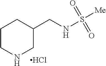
C1CNCC(CNS(=O)(=O)[Me])C1.Cl
